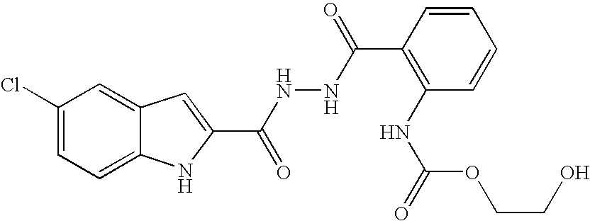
C12=CC=C(Cl)C=C1C=C(C(NNC(=O)C1=C(NC(=O)OCCO)C=CC=C1)=O)N2
